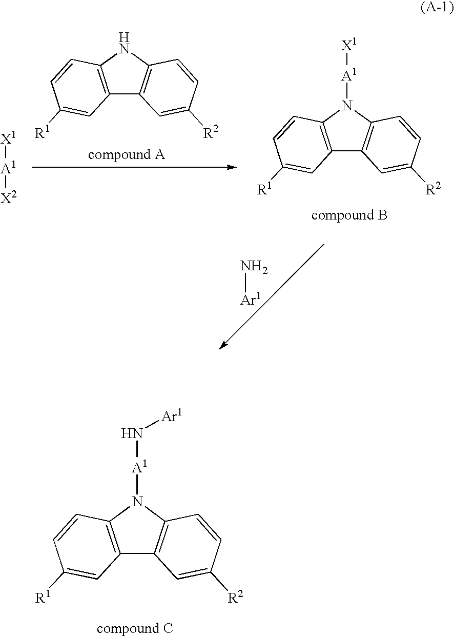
C12=C(N([A1]N[Ar1])C3=C1C=C([R2])C=C3)C=CC([R1])=C2.[X1][A1][X2].C12=C(NC3=C1C=C([R2])C=C3)C=CC([R1])=C2.N[Ar1].C12=C(C=CC([R1])=C1)N([A1][X1])C1=C2C=C([R2])C=C1
